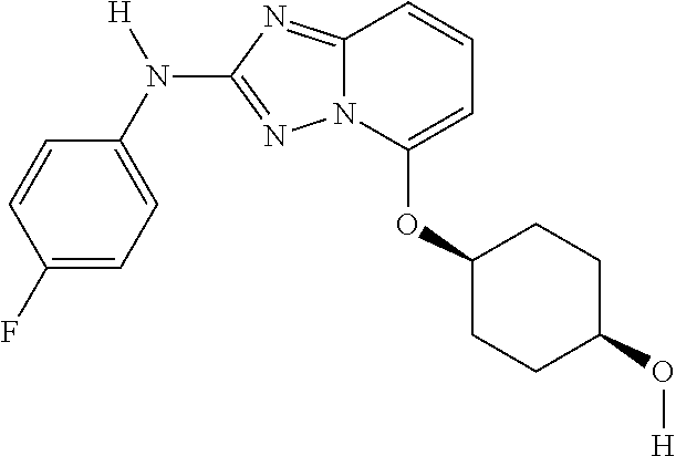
C1=CC(F)=CC=C1N([H])C1=NN2C(=N1)C=CC=C2OC1CCC(O[H])CC1
